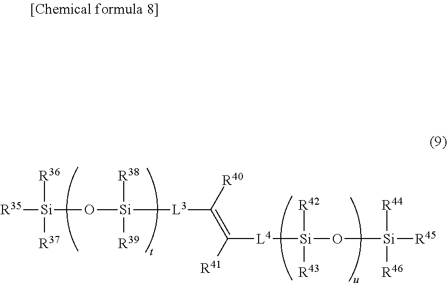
[R35][Si](O[Si]([L3]C(=C([R41])[L4][Si](O[Si]([R45])([R44])[R46])([R42])[R43])[R40])([R38])[R39])([R36])[R37]
